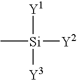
[Y1][Si](C)([Y2])[Y3]
